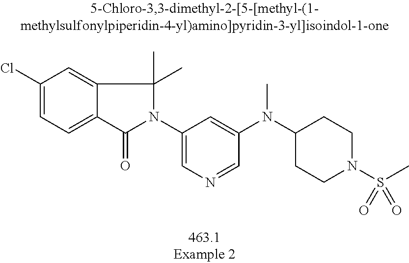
C1(Cl)=CC=C2C(=C1)C(C)(C)N(C1=CN=CC(N(C)C3CCN(S(C)(=O)=O)CC3)=C1)C2=O
